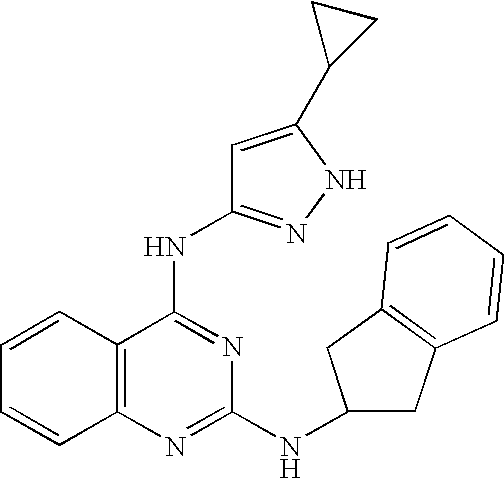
C1=CC2=C(C=C1)N=C(NC1CC3=C(C1)C=CC=C3)N=C2NC1=NNC(C2CC2)=C1
